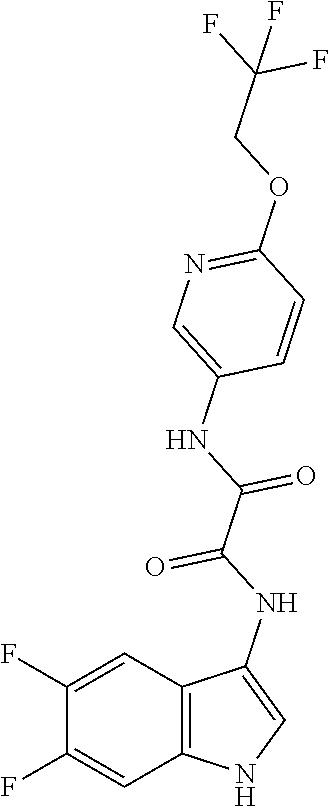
C12=C(C=C(F)C(F)=C1)NC=C2NC(C(NC1=CN=C(OCC(F)(F)F)C=C1)=O)=O
